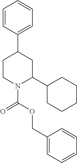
C1CN(C(OCC2=CC=CC=C2)=O)C(C2CCCCC2)CC1C1=CC=CC=C1
